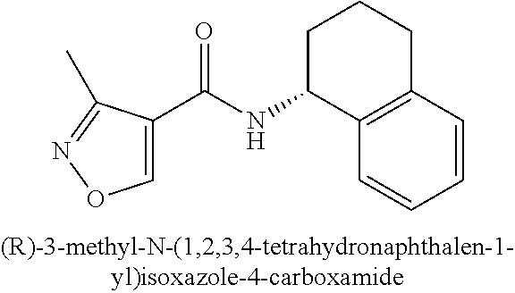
C12=C(C=CC=C1)C(NC(C1=CON=C1C)=O)CCC2
